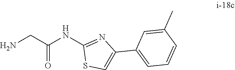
C(C(=O)NC1=NC(C2=CC=CC(C)=C2)=CS1)N
